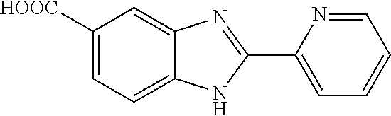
C1([HOOC])=CC=C2C(=C1)N=C(C1=CC=CC=N1)N2
